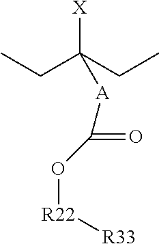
CCC(CC)([A]C(=O)O[R22][R33])[X]
